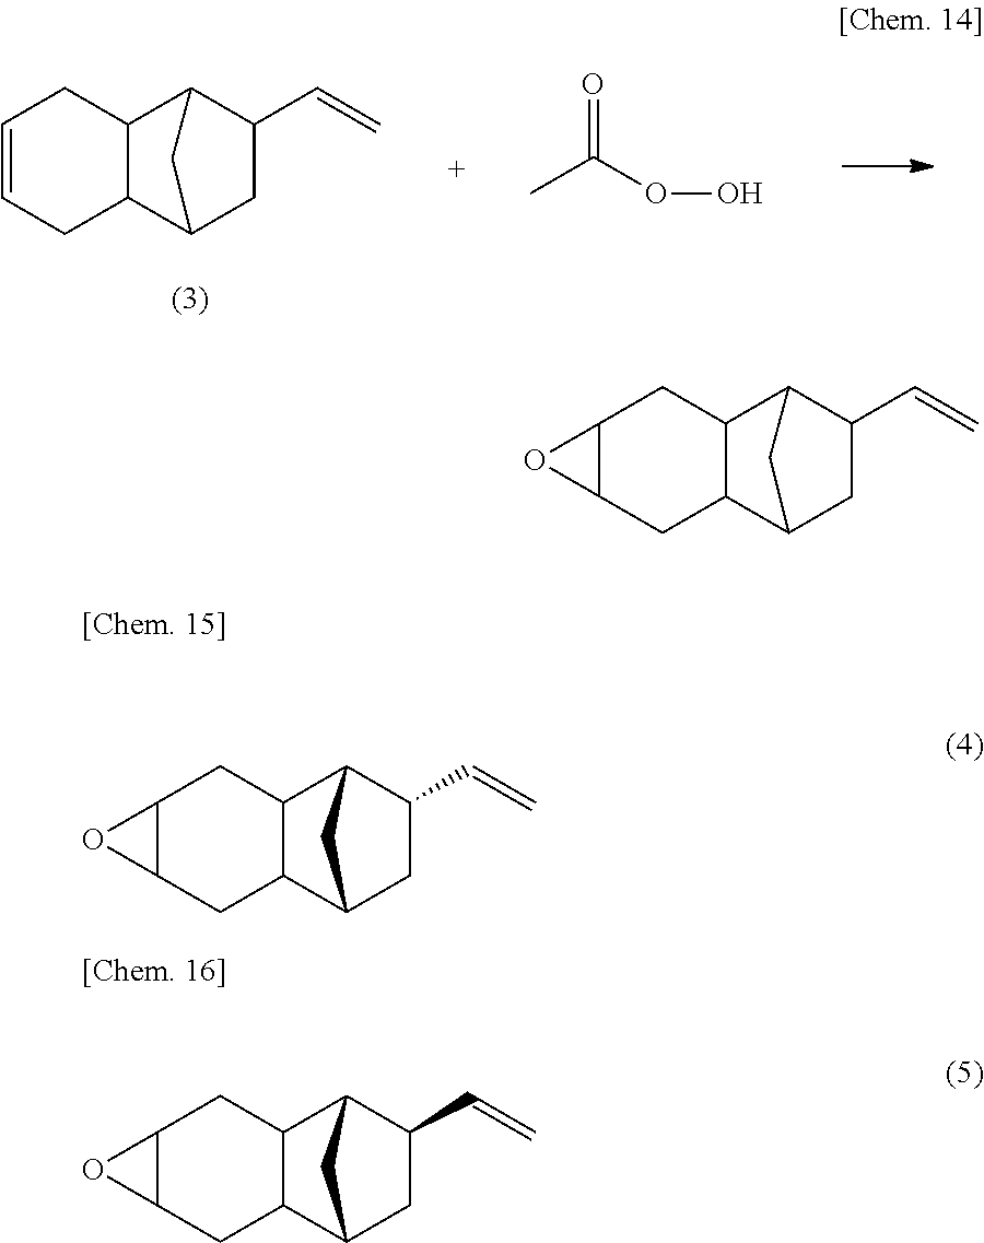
C12C(C3CC(C=C)C1C3)CC=CC2.CC(OO)=O.C12C(C3CC(C=C)C1C3)CC1C(C2)O1.C12C(C3CC(C=C)C1C3)CC1C(C2)O1.C12C(C3CC(C=C)C1C3)CC1C(C2)O1
